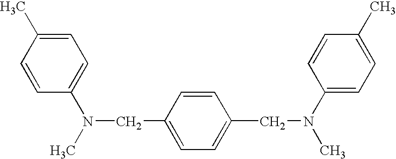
C1=C(C)C=CC(N(C)CC2=CC=C(CN(C)C3=CC=C(C)C=C3)C=C2)=C1
